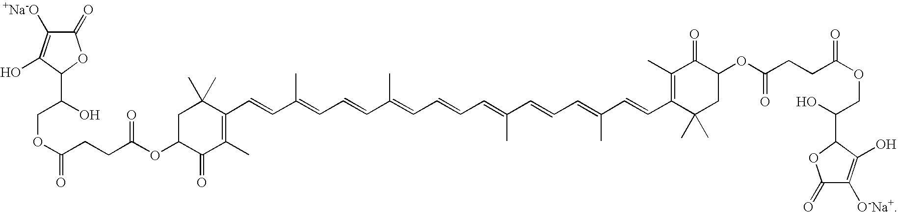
C(C(OC1C(=O)C(C)=C(C=CC(=CC=CC(=CC=CC=C(C=CC=C(C=CC2=C(C)C(=O)C(OC(=O)CCC(OCC(O)C3OC(=O)C([O-Na+])=C3O)=O)CC2(C)C)C)C)C)C)C(C)(C)C1)=O)CC(OCC(C1OC(=O)C([+Na-O])=C1O)O)=O
